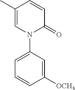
C1=C(C)C=CC(=O)N1C1=CC=CC([OCH3])=C1
